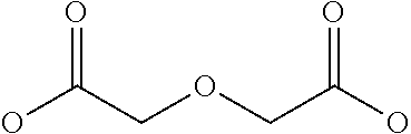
OC(=O)COCC(O)=O
